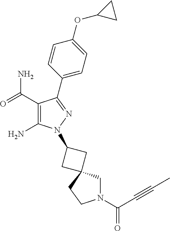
C1(C(=O)N)=C(N)N(C2CC3(CN(C(=O)C#CC)CC3)C2)N=C1C1=CC=C(OC2CC2)C=C1
